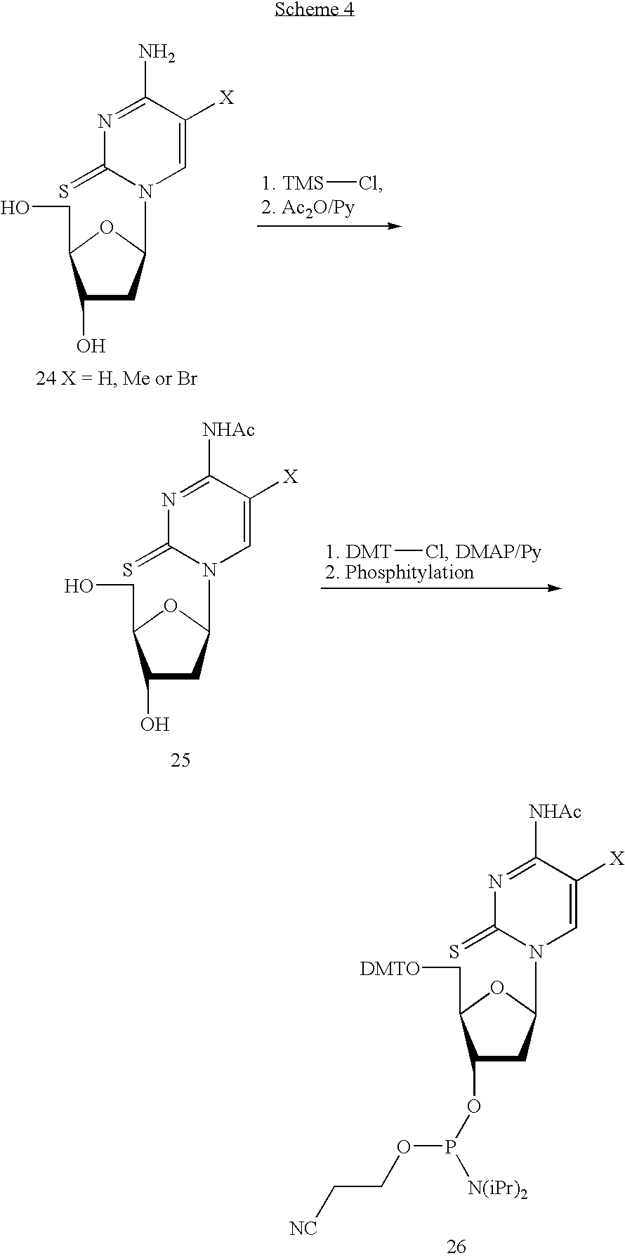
C1=C([X])C(N)=NC(=S)N1C1CC(O)C(CO)O1.[TMS]Cl.[DMT]Cl.C1=C([X])C([NHAc])=NC(=S)N1C1CC(O)C(CO)O1.C1=C([X])C([NHAc])=NC(=S)N1C1CC(OP([N(iPr)2])OCC[NC])C(C[DMTO])O1
